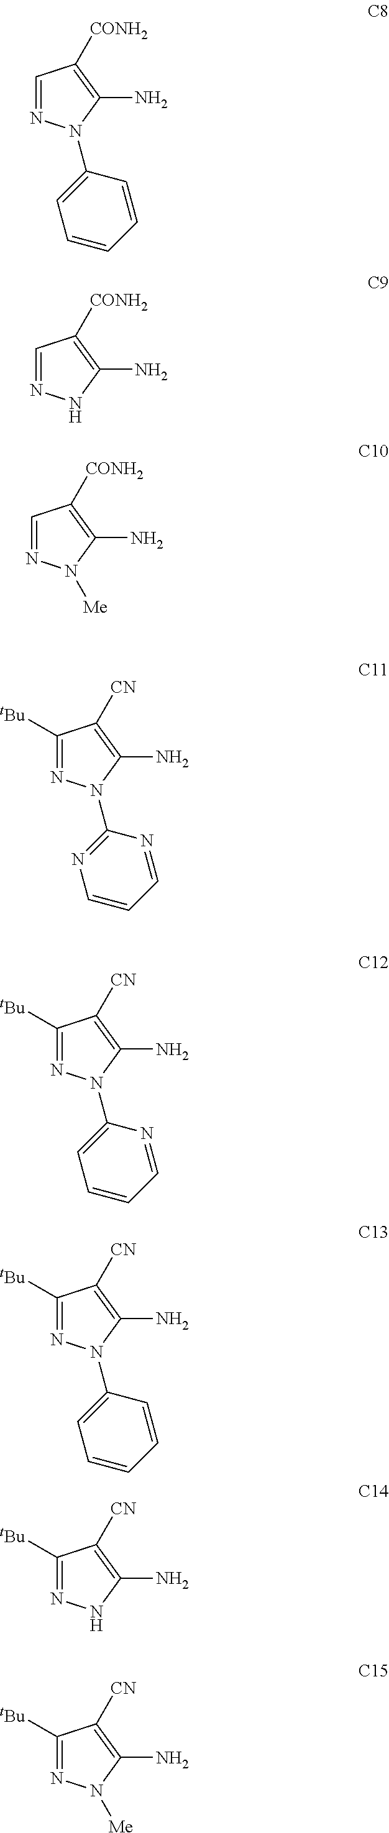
C1=NN(C2=CC=CC=C2)C(N)=C1[CONH2].C1=NNC(N)=C1[CONH2].C1=NN([Me])C(N)=C1[CONH2].C1([tBu])=NN(C2=NC=CC=N2)C(N)=C1[CN].C1([tBu])=NN(C2=CC=CC=N2)C(N)=C1[CN].C1([tBu])=NNC(N)=C1[CN].C1([tBu])=NN([Me])C(N)=C1[CN].C1([tBu])=NN(C2=CC=CC=C2)C(N)=C1[CN]
